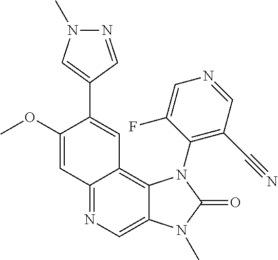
C1(OC)=CC2=NC=C3C(=C2C=C1C1=CN(C)N=C1)N(C1=C(C#N)C=NC=C1F)C(=O)N3C
